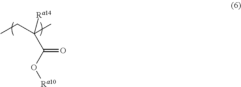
C([Ra14])(CC)(C)C(O[Ra10])=O
